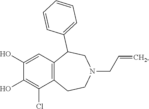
C12=C(C(Cl)=C(O)C(O)=C1)CCN(CC=C)CC2C1=CC=CC=C1
